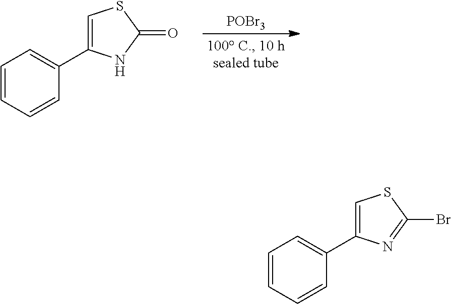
[POBr3].C1=CC=CC(C2=CSC(=O)N2)=C1.C1=CC=CC(C2=CSC(Br)=N2)=C1
